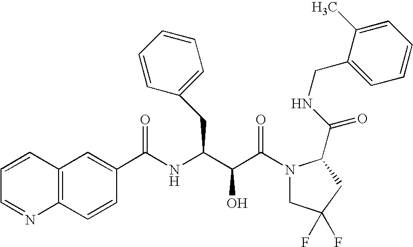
N(C(C(C(N1CC(F)(F)CC1C(NCC1=CC=CC=C1C)=O)=O)O)CC1=CC=CC=C1)C(=O)C1=CC2=C(C=C1)N=CC=C2
